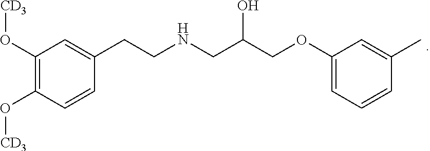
C1(O[CD3])=C(O[CD3])C=CC(CCNCC(COC2=CC=CC(C)=C2)O)=C1
